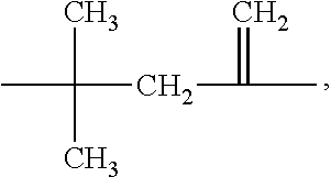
CC(C)(C)CC(C)=C
